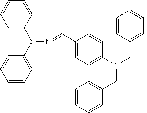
C1=C(N(C2=CC=CC=C2)N=CC2=CC=C(N(CC3=CC=CC=C3)CC3=CC=CC=C3)C=C2)C=CC=C1
